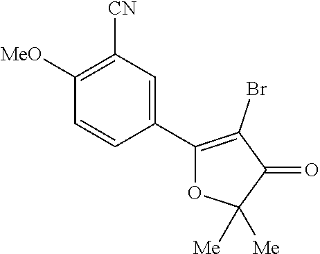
C1([MeO])=C([CN])C=C(C2=C(Br)C(=O)C([Me])([Me])O2)C=C1
